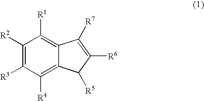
C1([R2])=C([R3])C([R4])=C2C(=C1[R1])C([R7])=C([R6])C2[R5]
